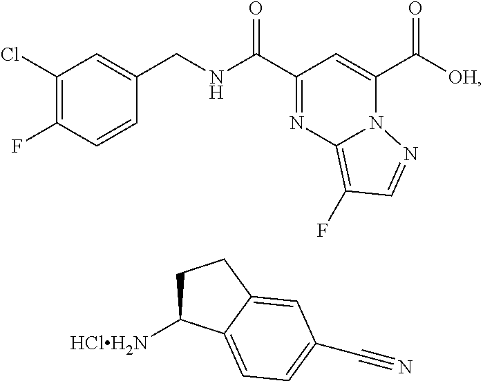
C1(Cl)=C(F)C=CC(CNC(=O)C2=NC3=C(F)C=NN3C(C(=O)[OH])=C2)=C1.C1C([HClH2N])C2=CC=C(C#N)C=C2C1
